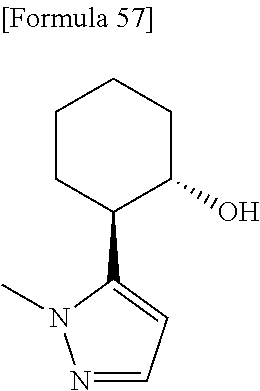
C1CC(C2=CC=NN2C)C(O)CC1
